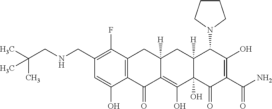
C12=C(CC3([H])C(=C(O)C4(O)C([H])(C3)C(N3CCCC3)C(O)=C(C(N)=O)C4=O)C1=O)C(F)=C(CNCC(C)(C)C)C=C2O
